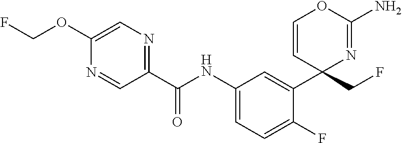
C1(C(NC2=CC=C(F)C(C3(CF)N=C(N)OC=C3)=C2)=O)=NC=C(OCF)N=C1
